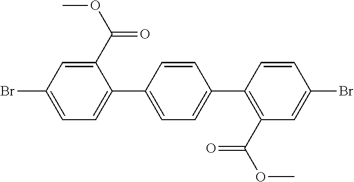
C1=C(Br)C=C(C(OC)=O)C(C2=CC=C(C3=C(C(OC)=O)C=C(Br)C=C3)C=C2)=C1
